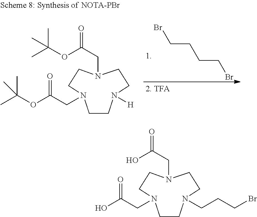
C(CCCBr)Br.C1CN([H])CCN(CC(OC(C)(C)C)=O)CCN1CC(=O)OC(C)(C)C.C1CN(CCCBr)CCN(CC(O)=O)CCN1CC(=O)O
